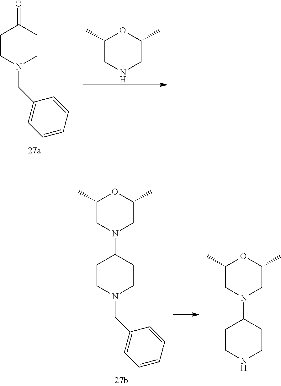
C1CN(CC2=CC=CC=C2)CCC1=O.C1(C)CNCC(C)O1.C1CN(CC2=CC=CC=C2)CCC1N1CC(C)OC(C)C1.C1CNCCC1N1CC(C)OC(C)C1
